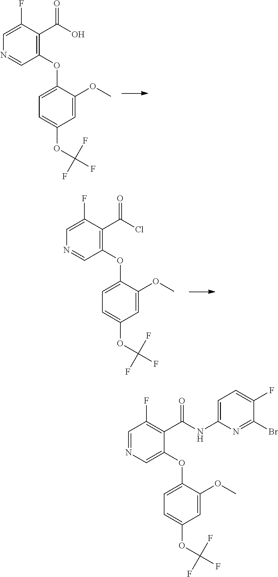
C1=C(F)C(C(O)=O)=C(OC2=CC=C(OC(F)(F)F)C=C2OC)C=N1.C1=C(F)C(C(Cl)=O)=C(OC2=CC=C(OC(F)(F)F)C=C2OC)C=N1.C1=NC=C(OC2=CC=C(OC(F)(F)F)C=C2OC)C(C(NC2=CC=C(F)C(Br)=N2)=O)=C1F
